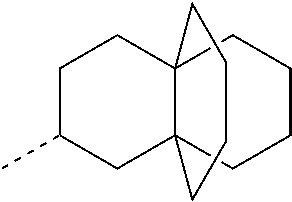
C1C(C)CC23C(C1)(CCCC2)CCCC3
